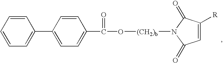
C1=CC(C2=CC=CC=C2)=CC=C1C(O[(CH2)b]N1C(=O)C([R])=CC1=O)=O
